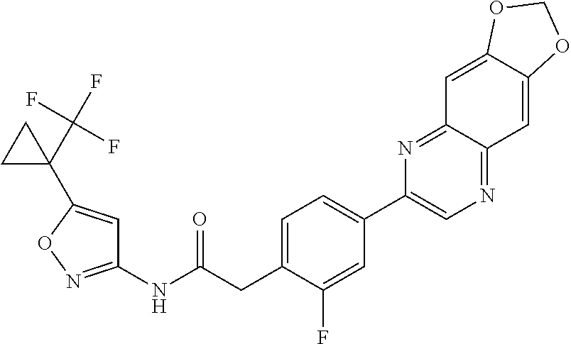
C1(NC(CC2=CC=C(C3=CN=C4C(=N3)C=C3C(=C4)OCO3)C=C2F)=O)=NOC(C2(C(F)(F)F)CC2)=C1
